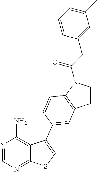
N1=CN=C2C(=C1N)C(C1=CC3=C(C=C1)N(C(CC1=CC(C)=CC=C1)=O)CC3)=CS2
